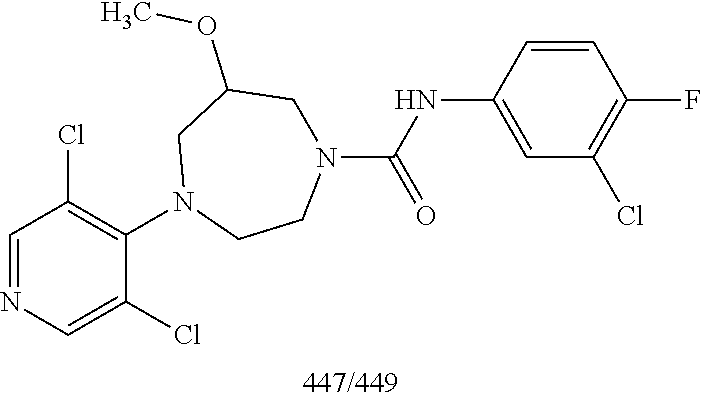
C1=NC=C(Cl)C(N2CCN(C(NC3=CC(Cl)=C(F)C=C3)=O)CC(OC)C2)=C1Cl
